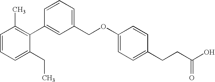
C1=CC=C(CC)C(C2=CC(COC3=CC=C(CCC(O)=O)C=C3)=CC=C2)=C1C
